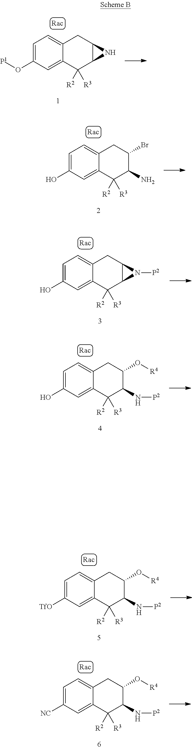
C1=C(O[P1])C=C2C(=C1)CC1C(C2([R2])[R3])N1.C1=C(O)C=C2C(=C1)CC(Br)C(N)C2([R2])[R3].C1=C(O)C=C2C(=C1)CC1C(C2([R2])[R3])N1[P2].C1=C(O)C=C2C(=C1)CC(O[R4])C(N[P2])C2([R2])[R3].C1=C([TfO])C=C2C(=C1)CC(O[R4])C(N[P2])C2([R2])[R3].C1=C([NC])C=C2C(=C1)CC(O[R4])C(N[P2])C2([R2])[R3]
